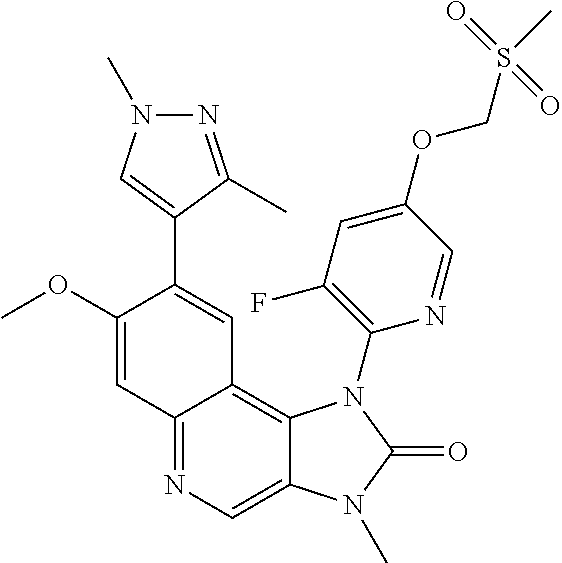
C1(OC)=CC2=NC=C3C(=C2C=C1C1=CN(C)N=C1C)N(C1=C(F)C=C(OCS(C)(=O)=O)C=N1)C(=O)N3C
